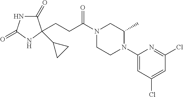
C1(=O)NC(=O)NC1(C1CC1)CCC(N1CCN(C2=CC(Cl)=CC(Cl)=N2)C(C)C1)=O
